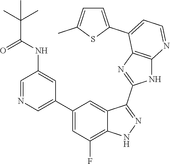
C1=NC=C(C2=CC(F)=C3C(=C2)C(C2=NC4=C(N2)N=CC=C4C2=CC=C(C)S2)=NN3)C=C1NC(C(C)(C)C)=O
